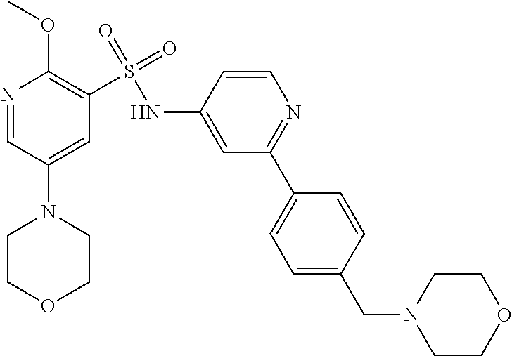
N1=CC(N2CCOCC2)=CC(S(NC2=CC(C3=CC=C(CN4CCOCC4)C=C3)=NC=C2)(=O)=O)=C1OC
